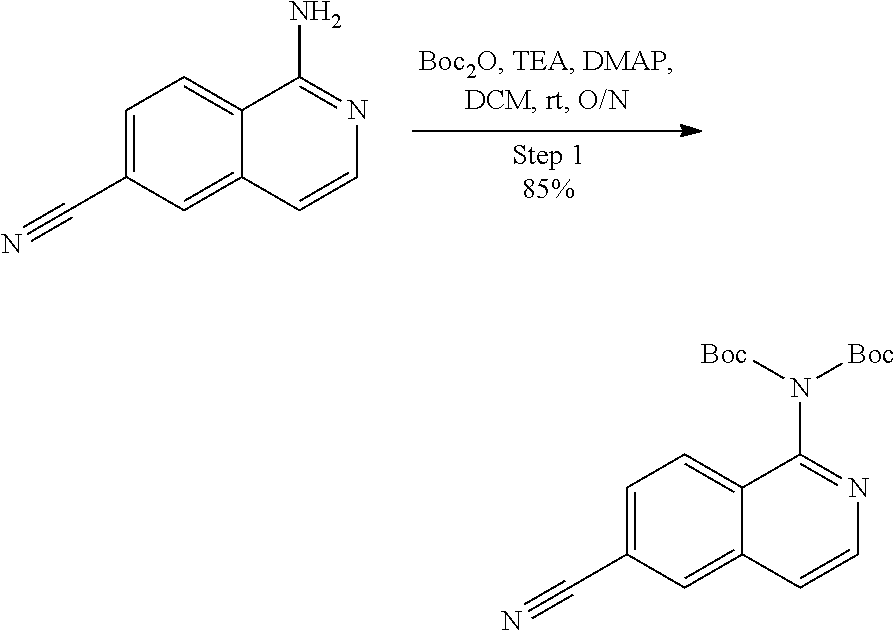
C1=C(C#N)C=C2C(=C1)C(N)=NC=C2.C1=C(C#N)C=C2C(=C1)C(N([Boc])[Boc])=NC=C2
